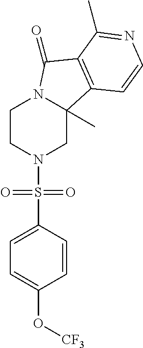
C1CN(S(C2=CC=C(O[CF3])C=C2)(=O)=O)CC2(C)N1C(=O)C1=C2C=CN=C1C
